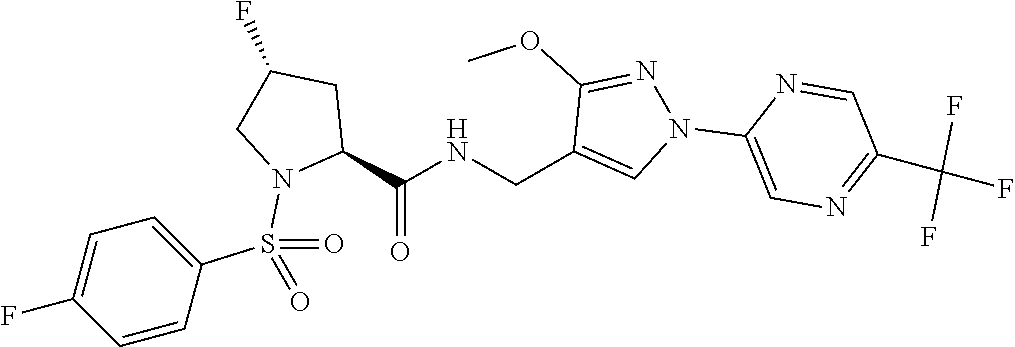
C1(F)CN(S(C2=CC=C(F)C=C2)(=O)=O)C(C(NCC2=CN(C3=CN=C(C(F)(F)F)C=N3)N=C2OC)=O)C1
